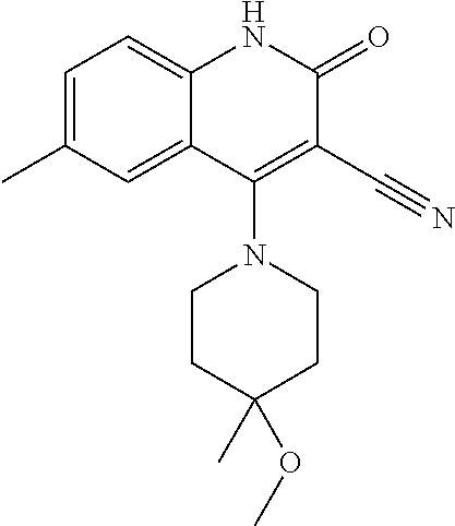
C1=C(C)C=C2C(=C1)NC(=O)C(C#N)=C2N1CCC(C)(OC)CC1
